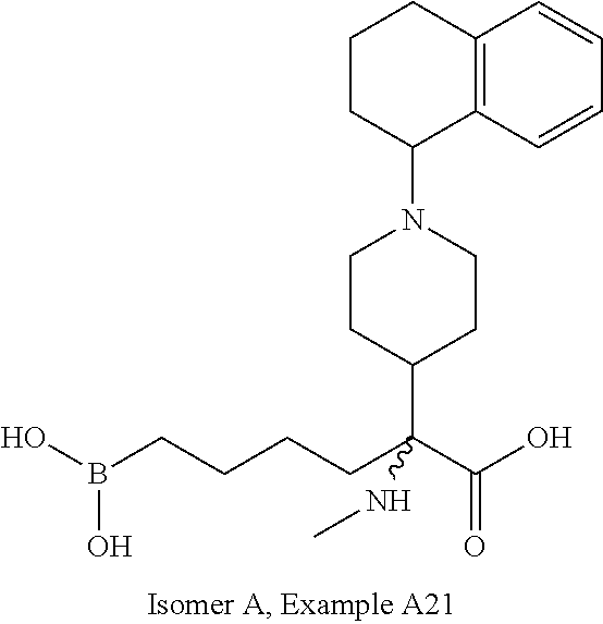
C12=C(C=CC=C1)CCCC2N1CCC(C(CCCCB(O)O)(C(O)=O)NC)CC1
